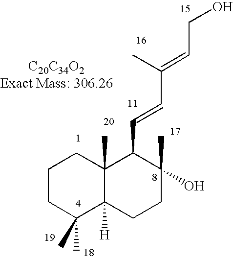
C1CC(C)(C)C2([H])C(C)(C1)C(C=CC(=CCO)C)C(O)(C)CC2
